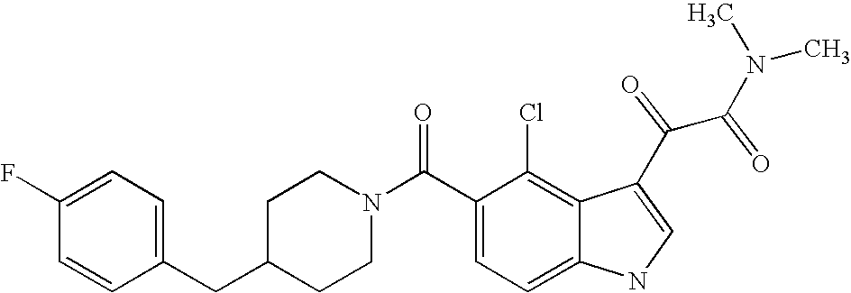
C1(F)=CC=C(CC2CCN(C(C3=CC=C4C(=C3Cl)C(C(C(N(C)C)=O)=O)=CN4)=O)CC2)C=C1
